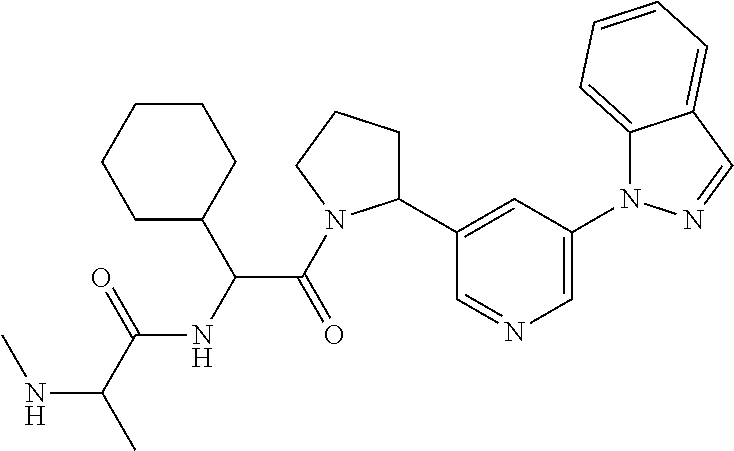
N(C(C)C(=O)NC(C(=O)N1C(C2=CC(N3C4=CC=CC=C4C=N3)=CN=C2)CCC1)C1CCCCC1)C
